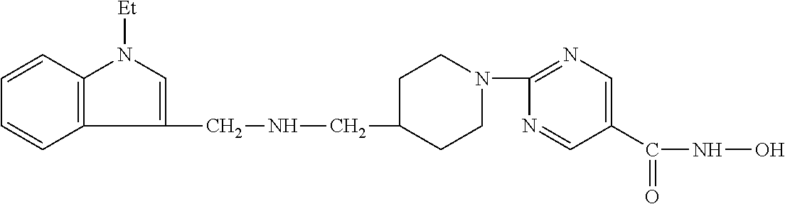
C1CN(C2=NC=C(C(=O)NO)C=N2)CCC1CNCC1=CN([Et])C2=C1C=CC=C2
